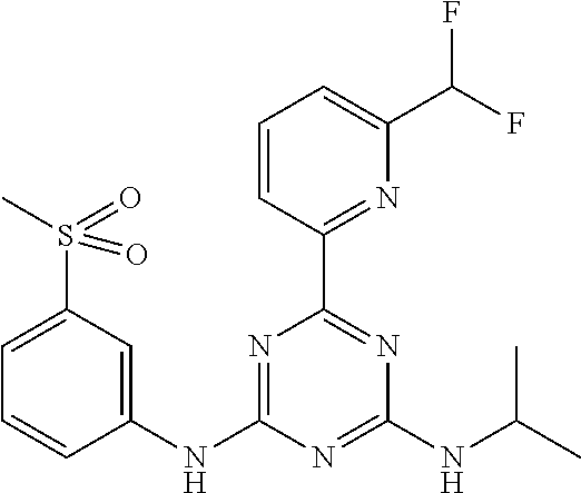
C1(NC2=CC(S(C)(=O)=O)=CC=C2)=NC(C2=NC(C(F)F)=CC=C2)=NC(NC(C)C)=N1
